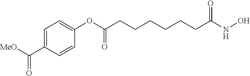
C1=C(C([MeO])=O)C=CC(OC(CCCCCCC(NO)=O)=O)=C1
